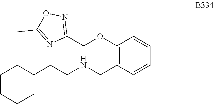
C(C1=NOC(C)=N1)OC1=C(CNC(CC2CCCCC2)C)C=CC=C1
